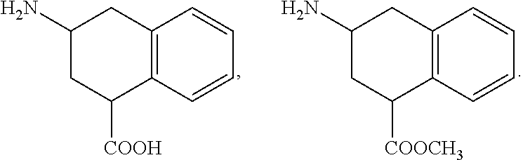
C1(N)CC([COOH])C2=C(C1)C=CC=C2.C1(N)CC([COOCH3])C2=C(C1)C=CC=C2
